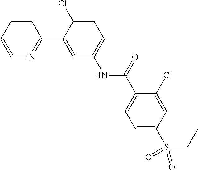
C1=CC=CN=C1C1=CC(NC(C2=CC=C(S(=O)(=O)CC)C=C2Cl)=O)=CC=C1Cl
